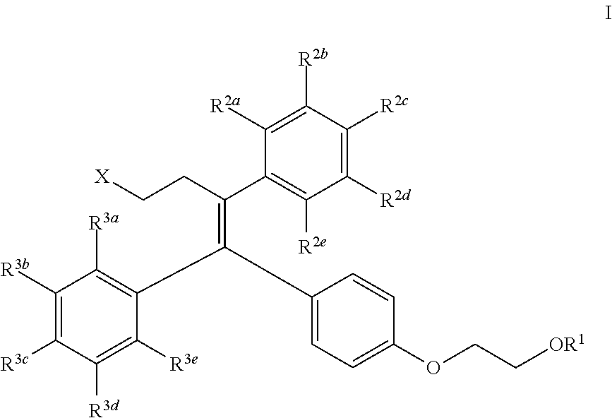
C1([R3b])=C([R3c])C([R3d])=C([R3e])C(C(=C(C2=C([R2e])C([R2d])=C([R2c])C([R2b])=C2[R2a])CC[X])C2=CC=C(OCC[OR1])C=C2)=C1[R3a]
